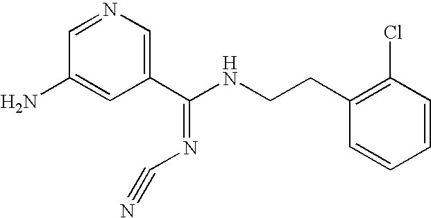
C1=NC=C(C(NCCC2=C(Cl)C=CC=C2)=NC#N)C=C1N
